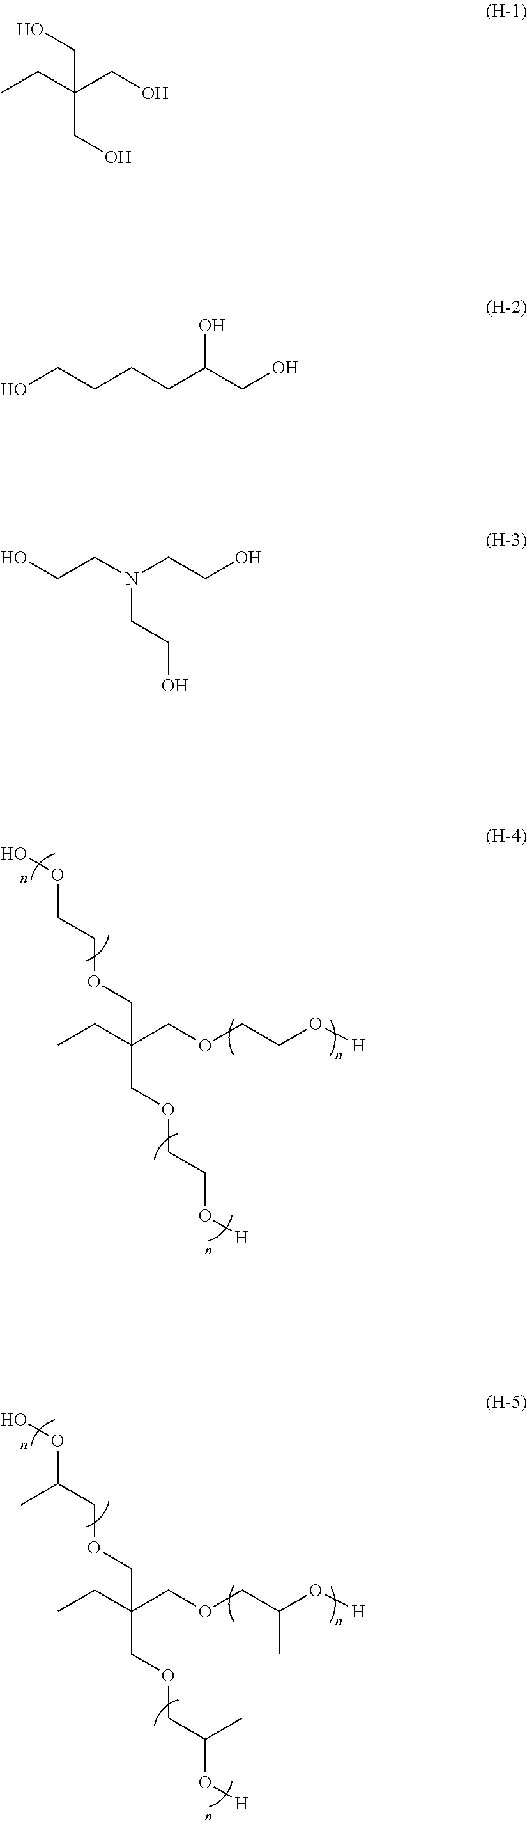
CCC(COCCO[H])(COCCO[H])COCCOO.CCC(COCC(O[H])C)(COCC(O[H])C)COCC(OO)C.C(C(CO)(CO)CC)O.OCCCCC(CO)O.OCCN(CCO)CCO
